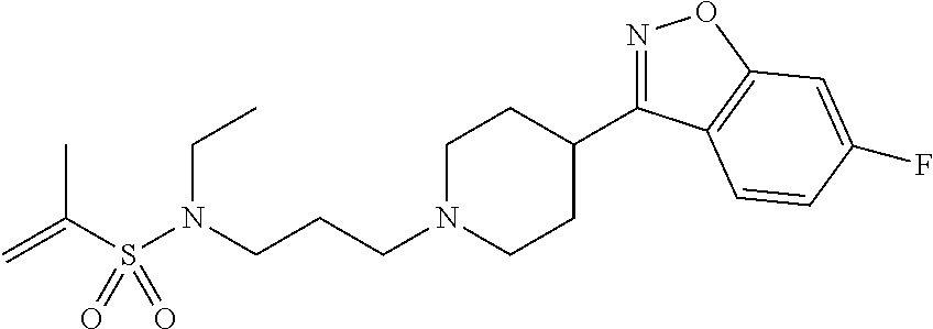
N1=C(C2CCN(CCCN(S(C(=C)C)(=O)=O)CC)CC2)C2=C(O1)C=C(F)C=C2
